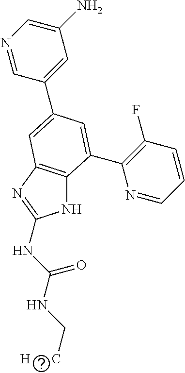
N1C2=C(N=C1NC(NC[H      C])=O)C=C(C1=CC(N)=CN=C1)C=C2C1=C(F)C=CC=N1
